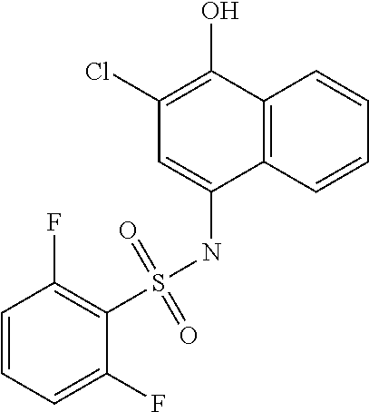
C1(F)=C(S(NC2=CC(Cl)=C(O)C3=C2C=CC=C3)(=O)=O)C(F)=CC=C1
